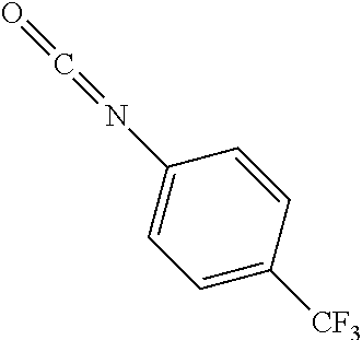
O=C=NC1=CC=C([CF3])C=C1
